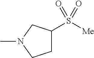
CN1CCC(S([Me])(=O)=O)C1
